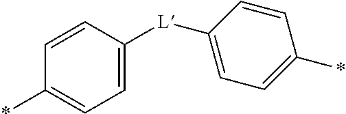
C1=CC([L]C2=CC=C(*)C=C2)=CC=C1*
